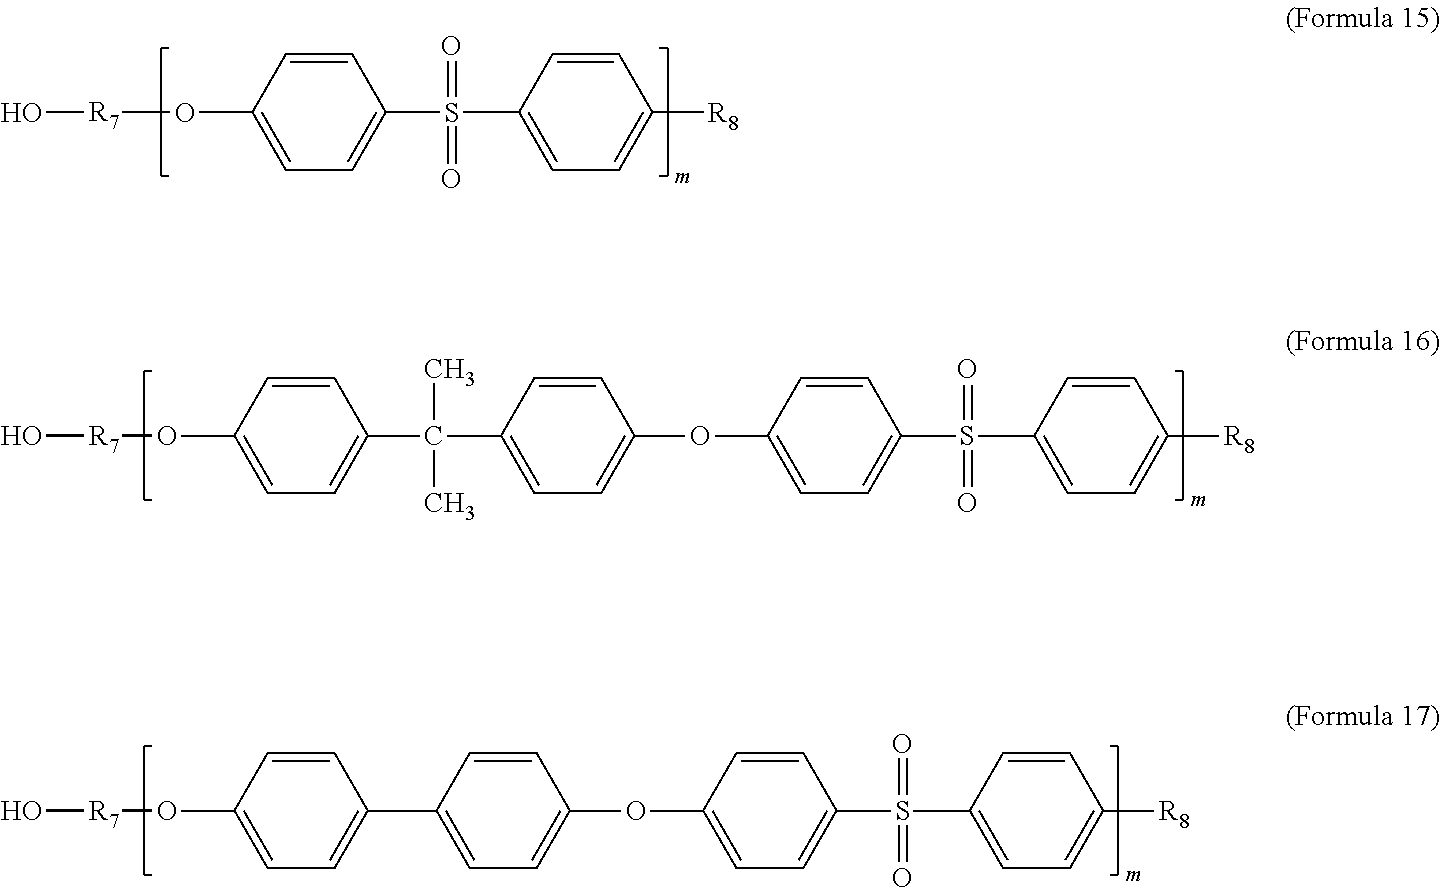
C1=CC(O[R7]O)=CC=C1S(C1=CC=C([R8])C=C1)(=O)=O.C1=CC(OC2=CC=C(C(C3=CC=C(O[R7]O)C=C3)(C)C)C=C2)=CC=C1S(C1=CC=C([R8])C=C1)(=O)=O.C1=CC(OC2=CC=C(C3=CC=C(O[R7]O)C=C3)C=C2)=CC=C1S(C1=CC=C([R8])C=C1)(=O)=O
